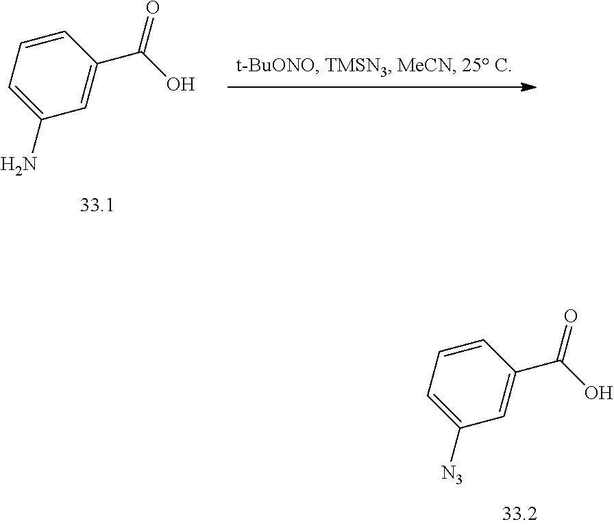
C1=CC=C([N3])C=C1C(O)=O.C1=CC=C(N)C=C1C(O)=O
